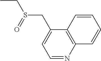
C1=NC2=C(C(CS(CC)=O)=C1)C=CC=C2
